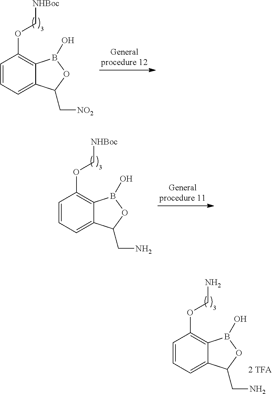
C1=CC=C2C(=C1OC[NHBoc])B(O)OC2C[NO2].C1=CC=C2C(=C1OC[NHBoc])B(O)OC2CN.C1=CC=C2C(=C1OCN)B(O)OC2CN
